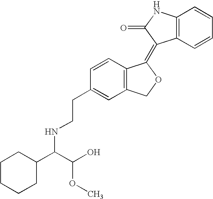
C1=CC(CCNC(C2CCCCC2)C(O)OC)=CC2=C1C(=C1C3=C(NC1=O)C=CC=C3)OC2
